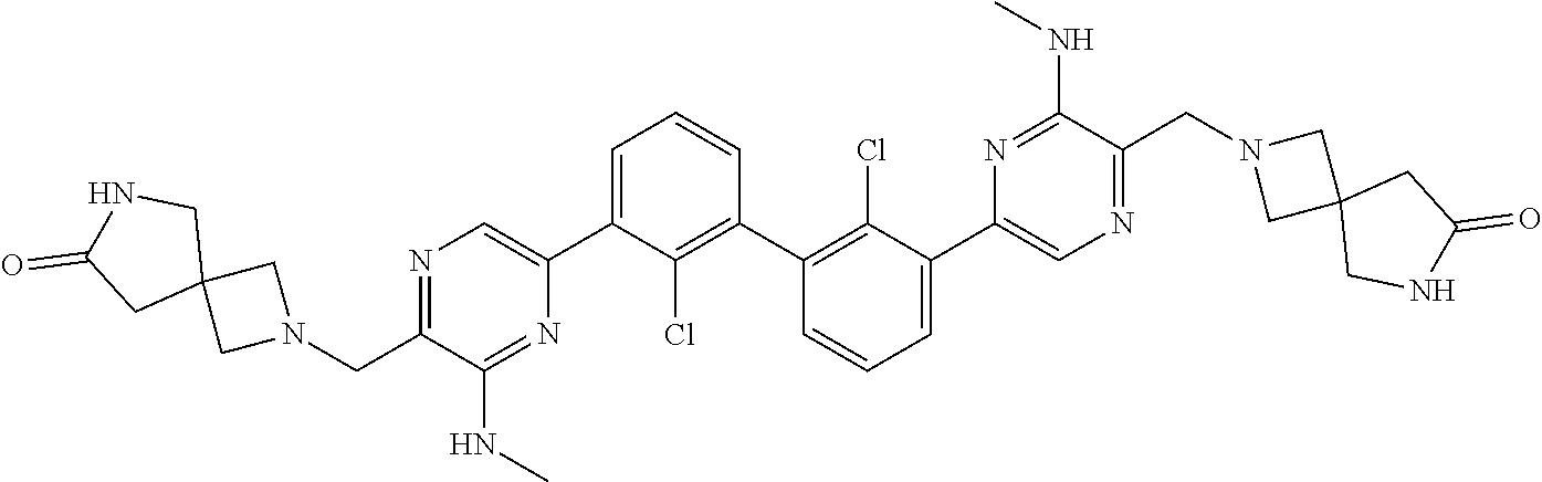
N1=C(CN2CC3(C2)CNC(=O)C3)C(NC)=NC(C2=CC=CC(C3=C(Cl)C(C4=CN=C(CN5CC6(C5)CNC(=O)C6)C(NC)=N4)=CC=C3)=C2Cl)=C1
